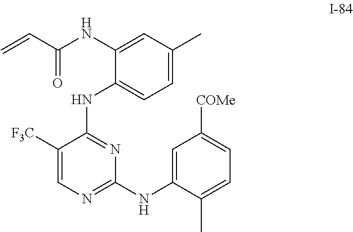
N(C1=CC(C)=CC=C1NC1=NC(NC2=CC([COMe])=CC=C2C)=NC=C1[F3C])C(C=C)=O
